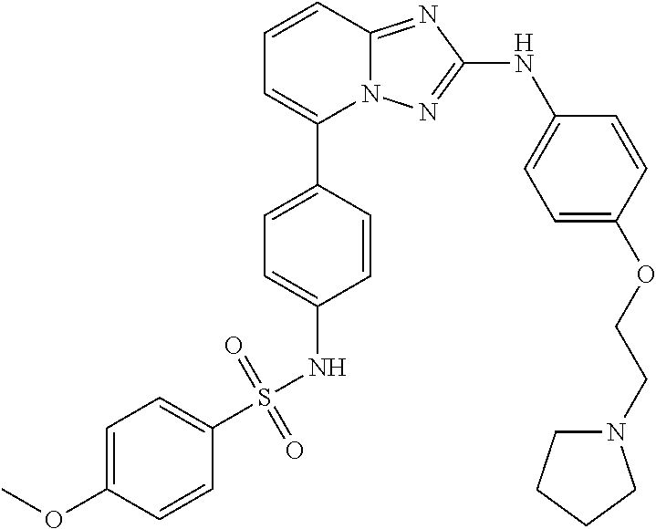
C1=CC2=NC(NC3=CC=C(OCCN4CCCC4)C=C3)=NN2C(C2=CC=C(NS(C3=CC=C(OC)C=C3)(=O)=O)C=C2)=C1
